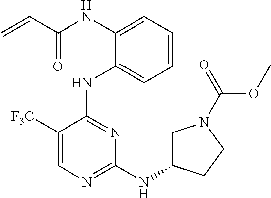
N(C1=CC=CC=C1NC1=NC(NC2CN(C(=O)OC)CC2)=NC=C1[F3C])C(C=C)=O
